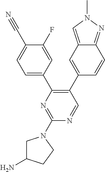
C1=C(C#N)C(F)=CC(C2=C(C3=CC4=CN(C)N=C4C=C3)C=NC(N3CC(N)CC3)=N2)=C1
